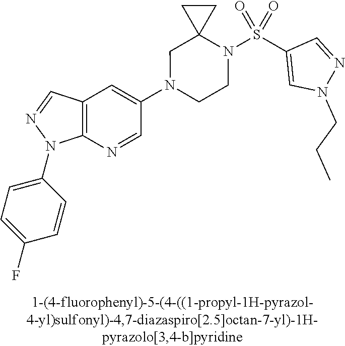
N1(C2=CC3=C(N=C2)N(C2=CC=C(F)C=C2)N=C3)CCN(S(C2=CN(CCC)N=C2)(=O)=O)C2(C1)CC2
